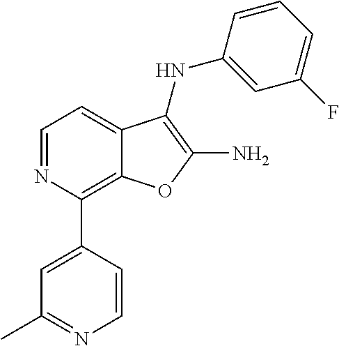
N1=CC=C2C(=C1C1=CC(C)=NC=C1)OC(N)=C2NC1=CC(F)=CC=C1
